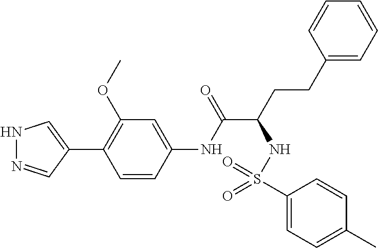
N1N=CC(C2=C(OC)C=C(NC(C(NS(C3=CC=C(C)C=C3)(=O)=O)CCC3=CC=CC=C3)=O)C=C2)=C1
